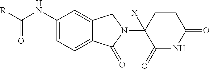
C1=C(NC([R])=O)C=C2C(=C1)C(=O)N(C1([X])C(=O)NC(=O)CC1)C2
